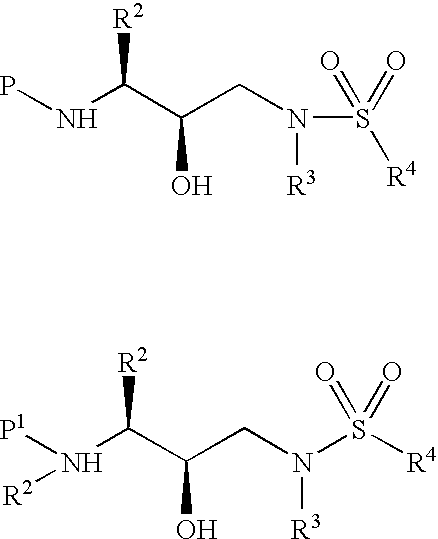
PNC(C(CN(S([R4])(=O)=O)[R3])O)[R2].[P1]N(C(C(CN(S([R4])(=O)=O)[R3])O)[R2])[R2]
